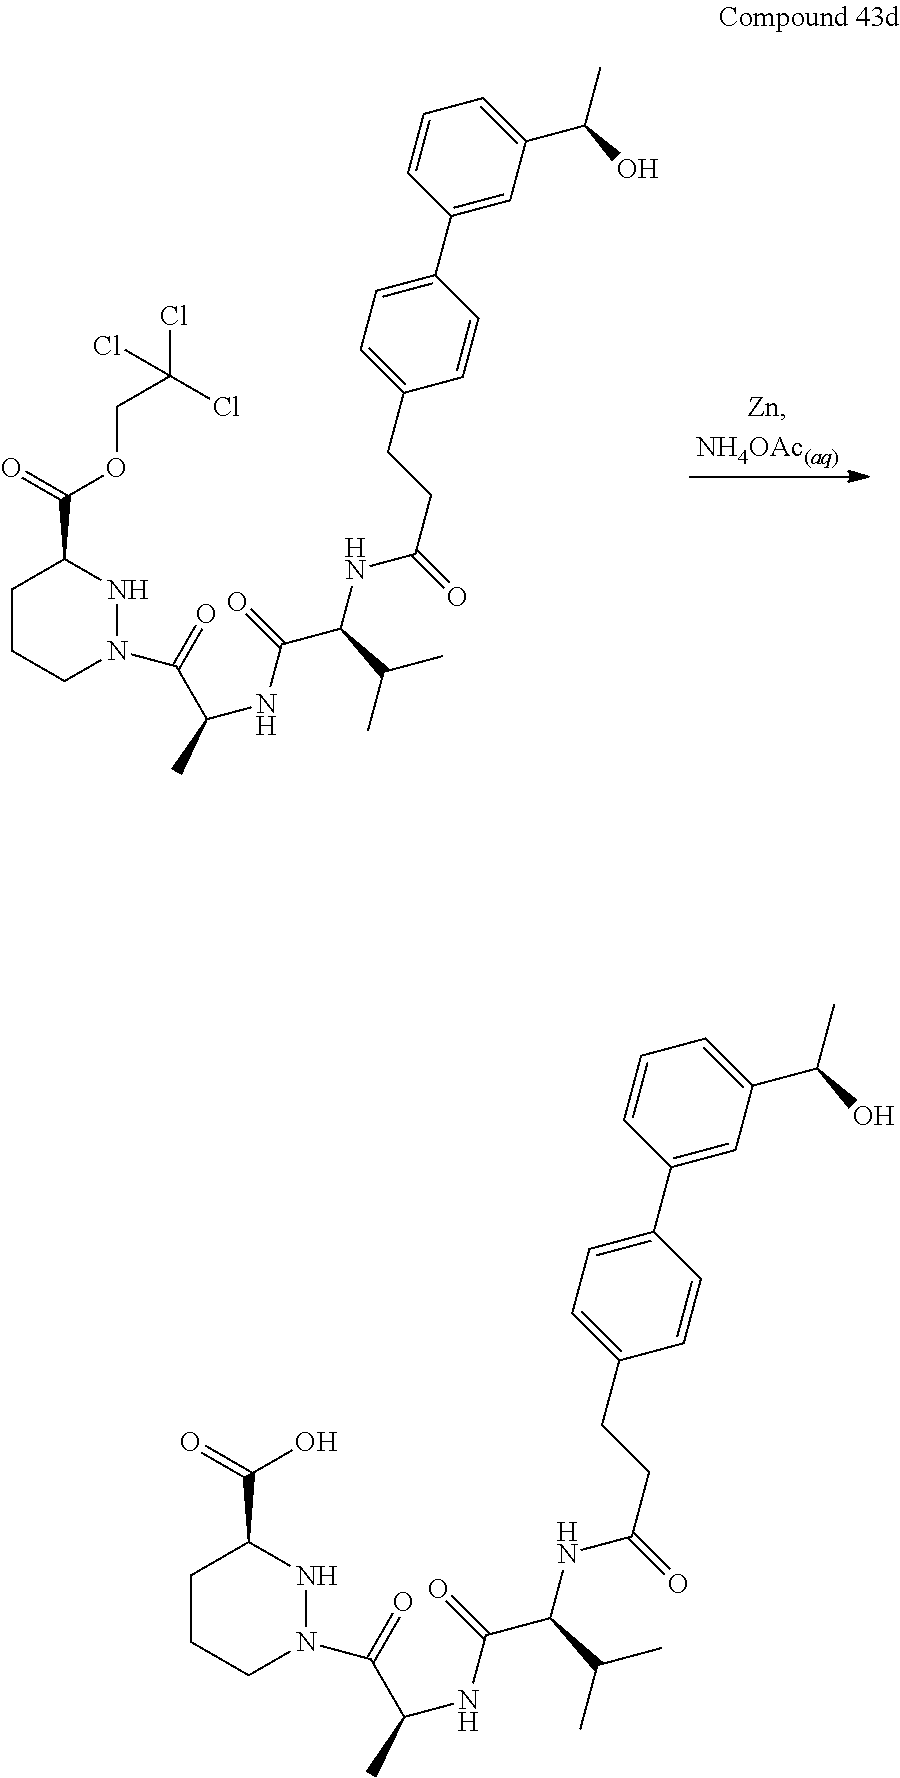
C1CCN(C(=O)C(NC(=O)C(NC(=O)CCC2=CC=C(C3=CC(C(O)C)=CC=C3)C=C2)C(C)C)C)NC1C(=O)OCC(Cl)(Cl)Cl.C1CCN(C(=O)C(NC(=O)C(NC(=O)CCC2=CC=C(C3=CC(C(O)C)=CC=C3)C=C2)C(C)C)C)NC1C(=O)O
